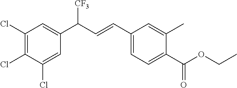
C1(C(=O)OCC)=CC=C(C=CC([CF3])C2=CC(Cl)=C(Cl)C(Cl)=C2)C=C1C
